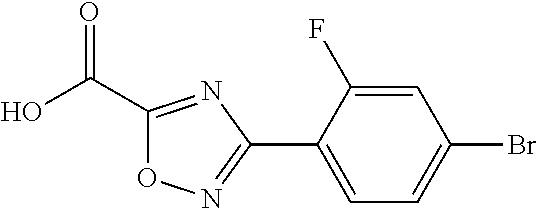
C1(C(O)=O)=NC(C2=CC=C(Br)C=C2F)=NO1
